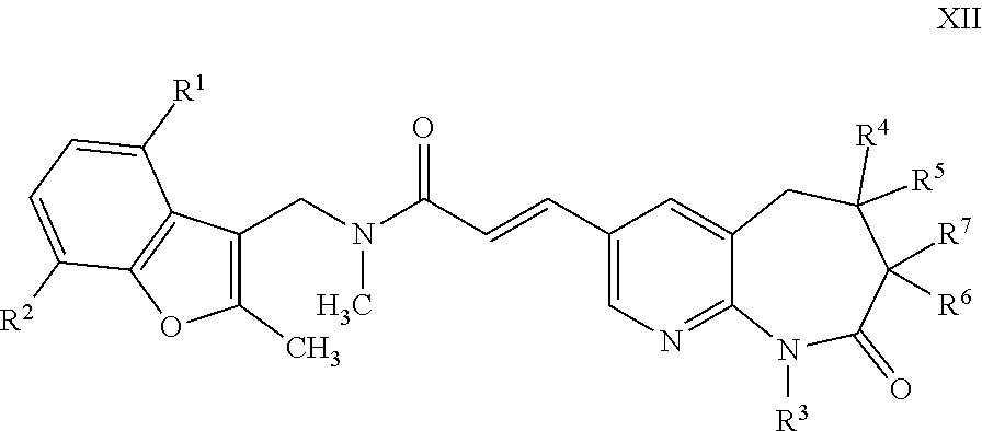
N1([R3])C(=O)C([R6])([R7])C([R4])([R5])CC2=CC(C=CC(N(C)CC3=C(C)OC4=C3C([R1])=CC=C4[R2])=O)=CN=C12
